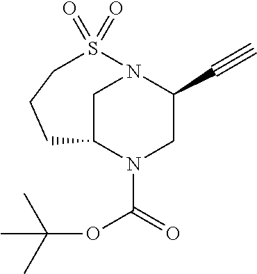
C1C2N(C(=O)OC(C)(C)C)CC(C#C)N1S(=O)(=O)CCC2
